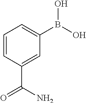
C1=CC(C(N)=O)=CC(B(O)O)=C1
